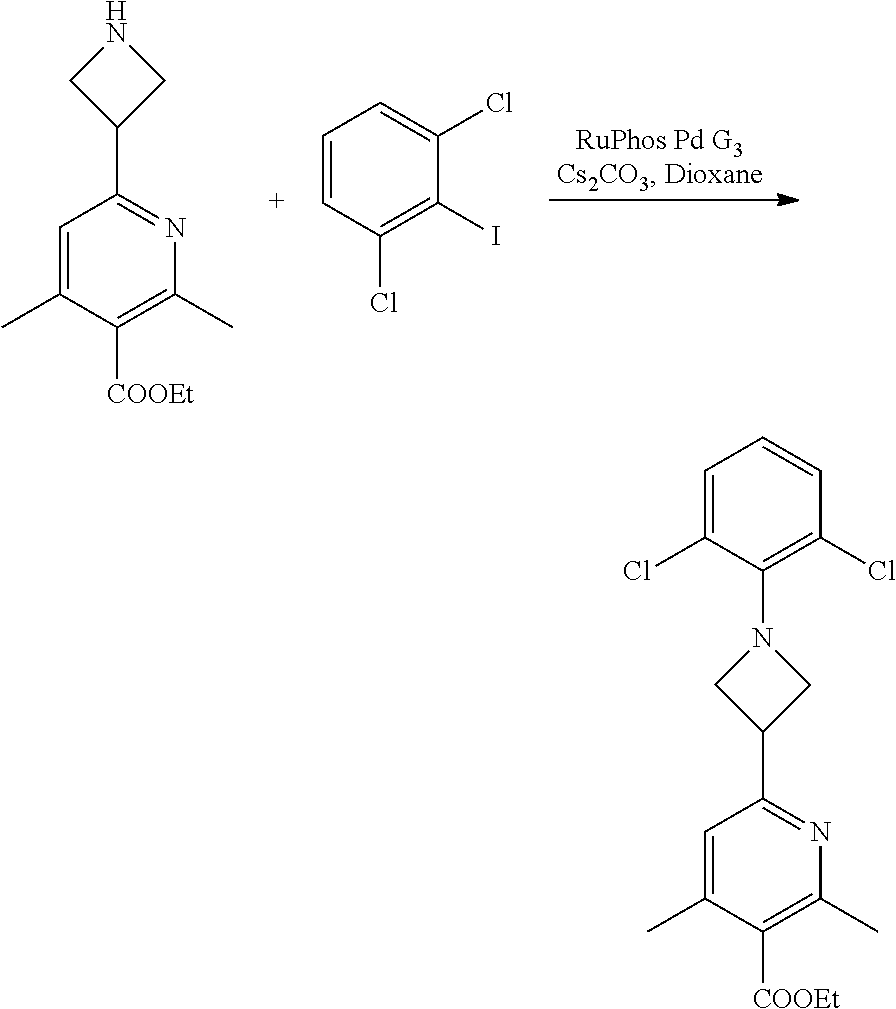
C1=C(C)C([COOEt])=C(C)N=C1C1CN(C2=C(Cl)C=CC=C2Cl)C1.C1=CC(Cl)=C(I)C(Cl)=C1.C1=C(C)C([COOEt])=C(C)N=C1C1CNC1
